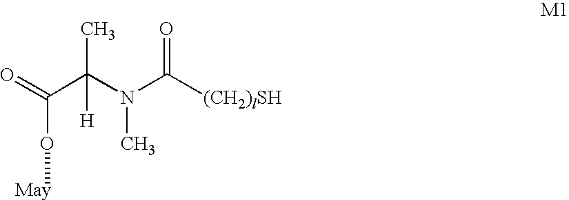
C(C(N(C([(CH2)lSH])=O)C)(C)[H])(=O)O[May]
